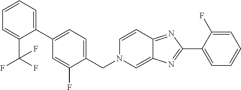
C1(C2=NC3=CN(CC4=CC=C(C5=CC=CC=C5C(F)(F)F)C=C4F)C=CC3=N2)=CC=CC=C1F
